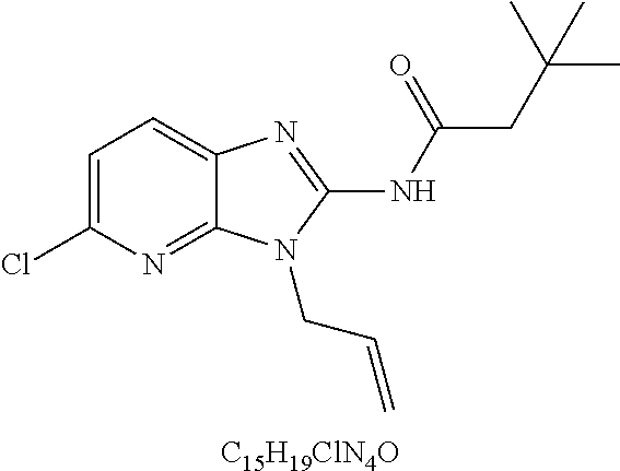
[C15H19ClN4O].C1=C(Cl)N=C2C(=C1)N=C(NC(CC(C)(C)C)=O)N2CC=C
